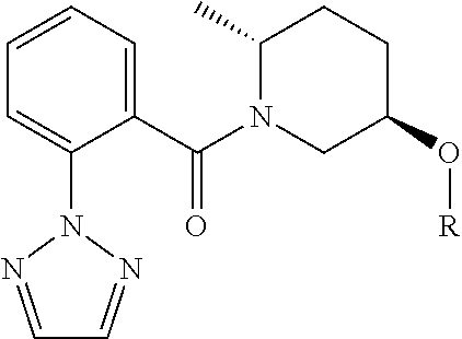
C1(C)N(C(C2=CC=CC=C2N2N=CC=N2)=O)CC(O[R])CC1
